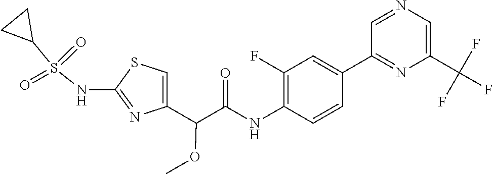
C1=C(C(C(NC2=C(F)C=C(C3=NC(C(F)(F)F)=CN=C3)C=C2)=O)OC)N=C(NS(C2CC2)(=O)=O)S1
